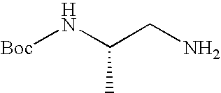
[Boc]NC(CN)C
